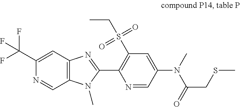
C1(C(F)(F)F)=CC2=C(C=N1)N(C)C(C1=C(S(CC)(=O)=O)C=C(N(C)C(=O)CSC)C=N1)=N2
